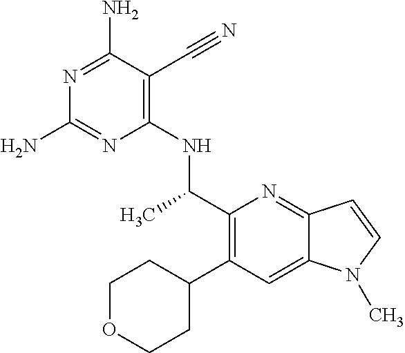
N1=C(N)C(C#N)=C(NC(C2=C(C3CCOCC3)C=C3C(=N2)C=CN3C)C)N=C1N
